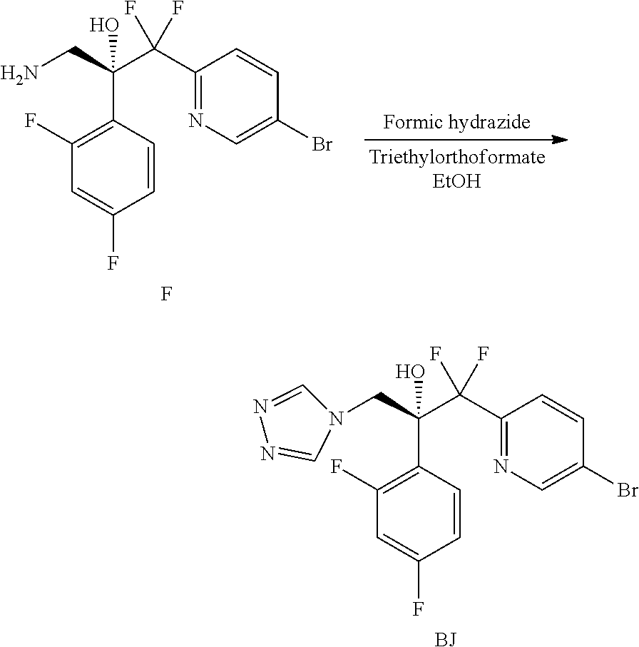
NCC(C1=C(F)C=C(F)C=C1)(O)C(C1=NC=C(Br)C=C1)(F)F.F.N1(CC(C2=C(F)C=C(F)C=C2)(O)C(C2=NC=C(Br)C=C2)(F)F)C=NN=C1.[BJ]
